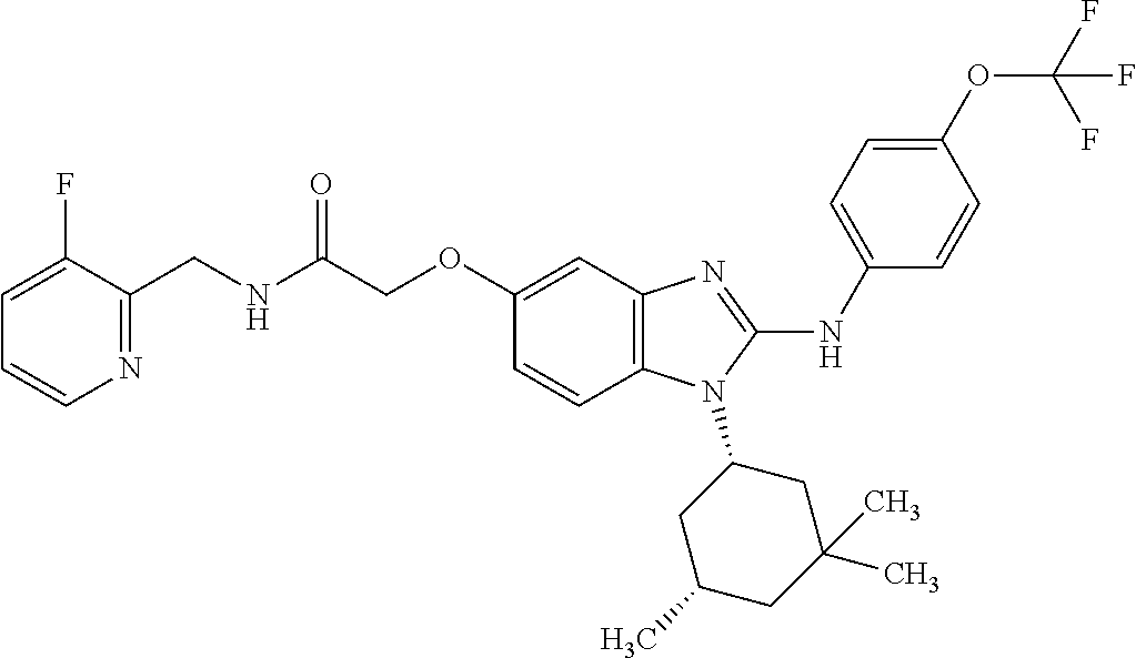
C1(F)=CC=CN=C1CNC(COC1=CC2=C(C=C1)N(C1CC(C)CC(C)(C)C1)C(NC1=CC=C(OC(F)(F)F)C=C1)=N2)=O
